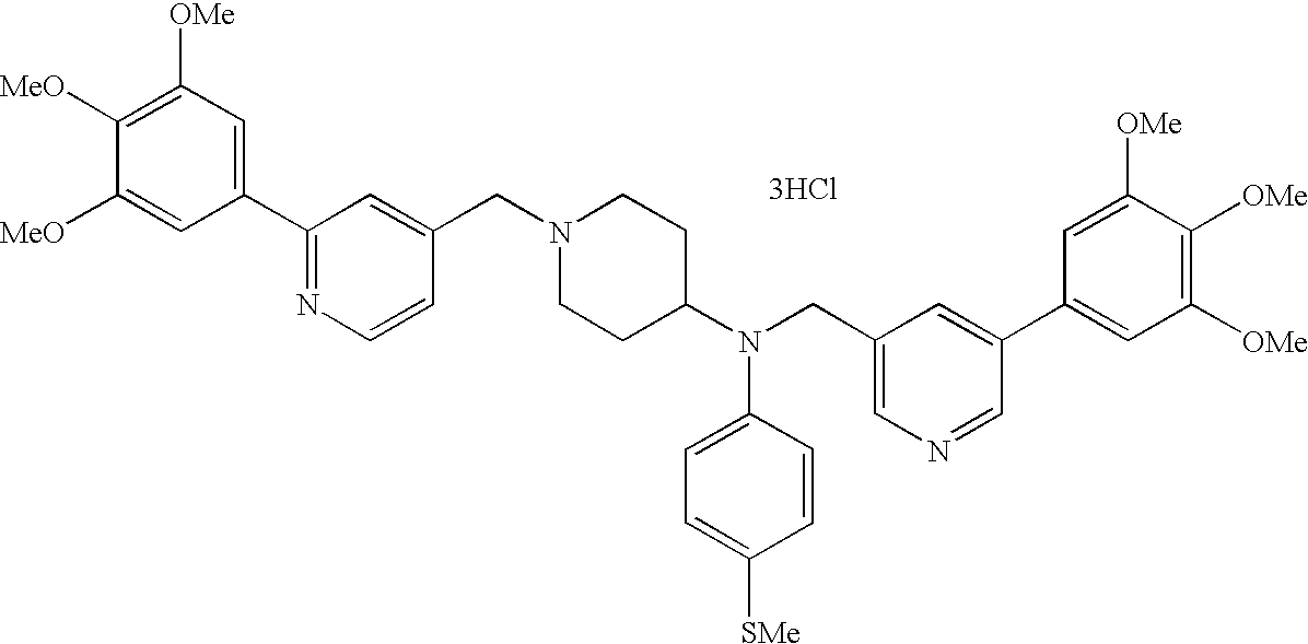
[3HCl].C1([OMe])=C([MeO])C([MeO])=CC(C2=NC=CC(CN3CCC(N(CC4=CN=CC(C5=CC([OMe])=C([OMe])C([OMe])=C5)=C4)C4=CC=C([SMe])C=C4)CC3)=C2)=C1
